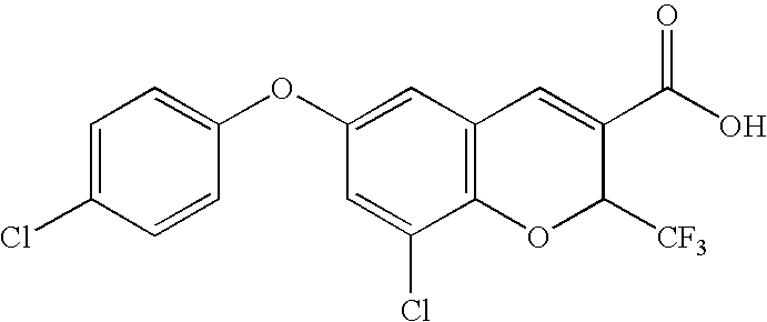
C1(OC2=CC=C(Cl)C=C2)=CC2=C(C(Cl)=C1)OC([CF3])C(C(O)=O)=C2
